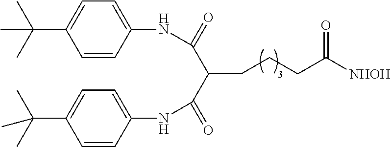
C1(C(C)(C)C)=CC=C(NC(C(C(NC2=CC=C(C(C)(C)C)C=C2)=O)CCCC([NHOH])=O)=O)C=C1
